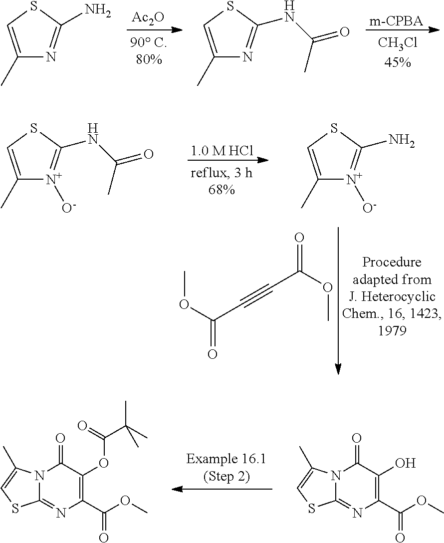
[Ac2O].[m-CPBA].C1(C)=CSC(N)=N1.C1(C)=CSC(NC(=O)C)=N1.[1.0 M HCl].COC(=O)C#CC(OC)=O.C1(C)=CSC(NC(=O)C)=[N+]1[O-].C1(C)=CSC(N)=[N+]1[O-].C12=NC(C(OC)=O)=C(OC(C(C)(C)C)=O)C(=O)N1C(C)=CS2.C12=NC(C(OC)=O)=C(O)C(=O)N1C(C)=CS2
